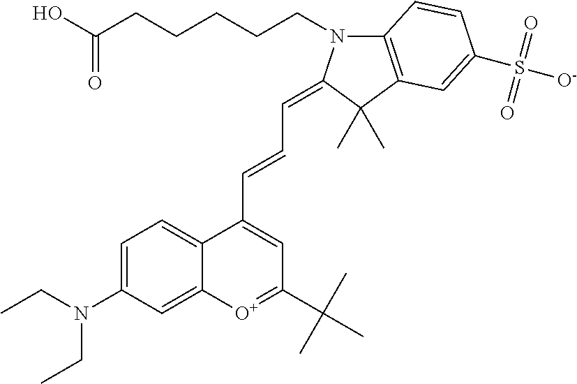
C1=C(N(CC)CC)C=C2C(=C1)C(C=CC=C1N(CCCCCC(O)=O)C3=C(C1(C)C)C=C(S(=O)(=O)[O-])C=C3)=CC(C(C)(C)C)=[O+]2
